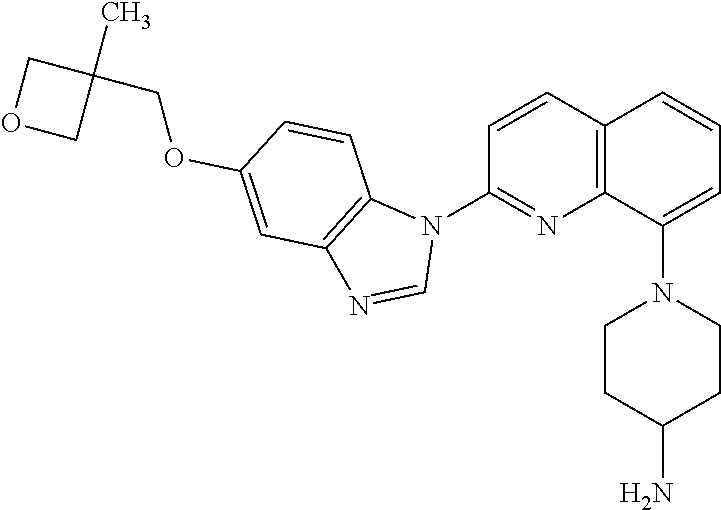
N1(C2=NC3=C(C=C2)C=CC=C3N2CCC(N)CC2)C2=C(N=C1)C=C(OCC1(C)COC1)C=C2
